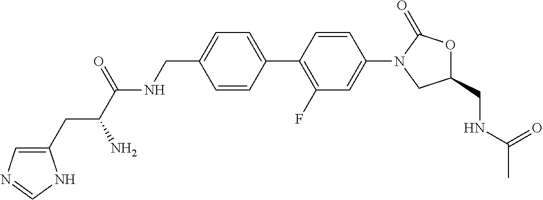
C1=CC(C2=C(F)C=C(N3CC(CNC(C)=O)OC3=O)C=C2)=CC=C1CNC(C(N)CC1=CN=CN1)=O
